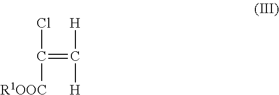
C(=C([H])[H])(Cl)[R1OOC]
